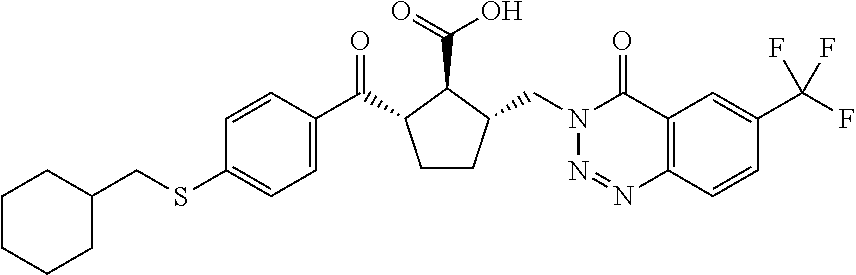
C1(CSC2=CC=C(C(=O)C3CCC(CN4N=NC5=C(C4=O)C=C(C(F)(F)F)C=C5)C3C(=O)O)C=C2)CCCCC1
